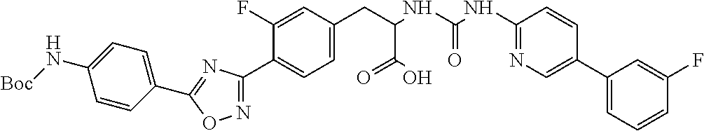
C1=C(F)C(C2=NOC(C3=CC=C(N[Boc])C=C3)=N2)=CC=C1CC(C(=O)O)NC(=O)NC1=NC=C(C2=CC=CC(F)=C2)C=C1
